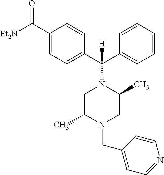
C1(C([Et2N])=O)=CC=C(C(C2=CC=CC=C2)(N2CC(C)N(CC3=CC=NC=C3)CC2C)[H])C=C1
